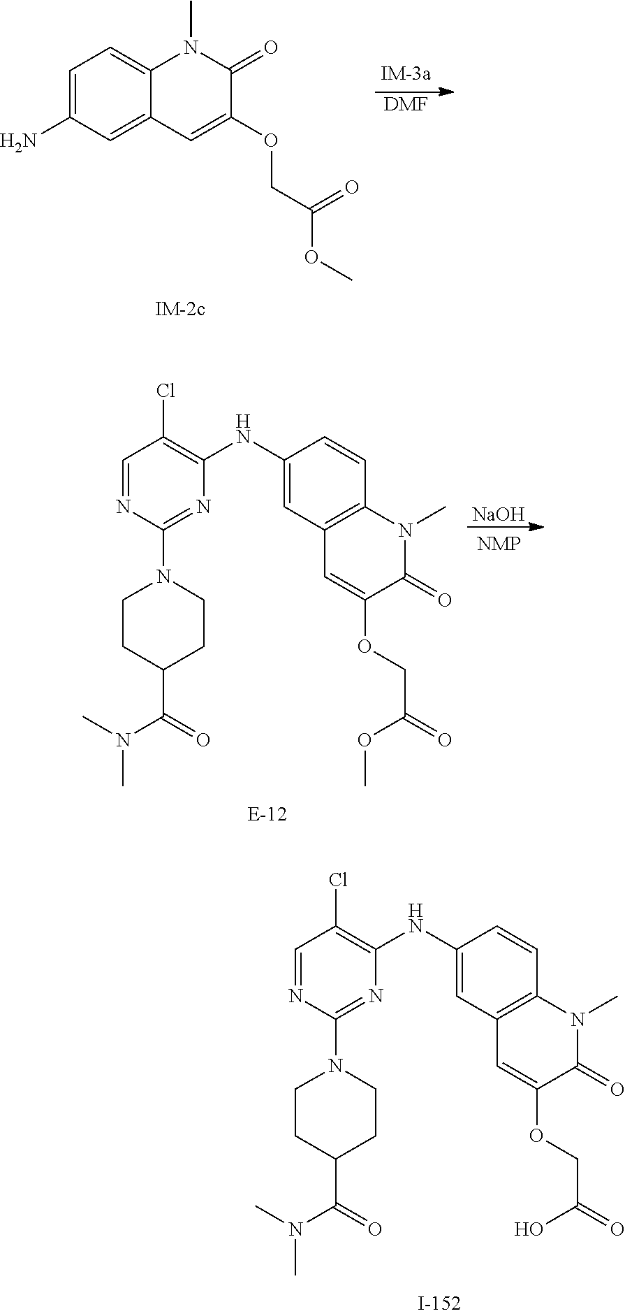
C1=NC(N2CCC(C(N(C)C)=O)CC2)=NC(NC2=CC3=C(C=C2)N(C)C(=O)C(OCC(O)=O)=C3)=C1Cl.C1=C(N)C=C2C(=C1)N(C)C(=O)C(OCC(OC)=O)=C2.[DMF].C1=NC(N2CCC(C(N(C)C)=O)CC2)=NC(NC2=CC3=C(C=C2)N(C)C(=O)C(OCC(OC)=O)=C3)=C1Cl.[NaOH]
